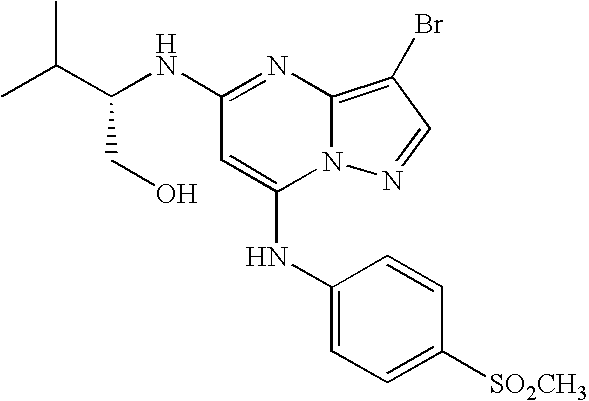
N(C1=NC2=C(Br)C=NN2C(NC2=CC=C([SO2CH3])C=C2)=C1)C(C(C)C)CO
